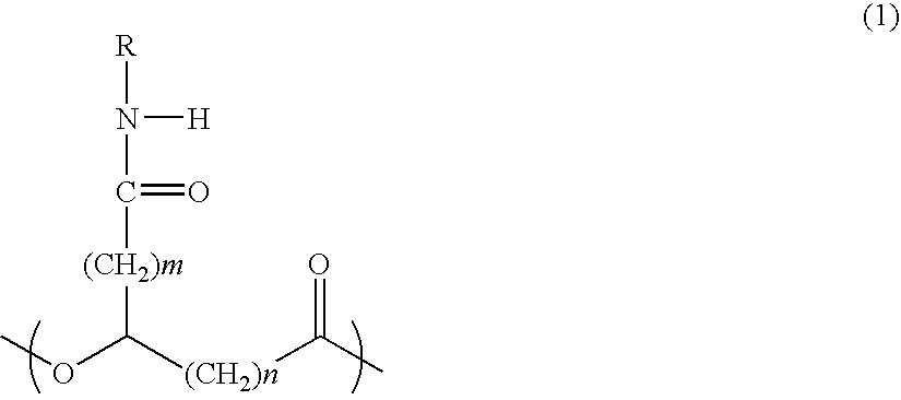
COC([(CH2)n]C(C)=O)[(CH2)m]C(N([R])[H])=O
